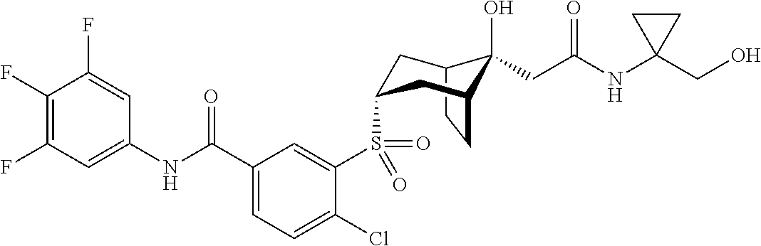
C1(F)=C(F)C=C(NC(C2=CC=C(Cl)C(S(=O)(=O)C3CC4C(O)(CC(NC5(CO)CC5)=O)C(CC4)C3)=C2)=O)C=C1F
